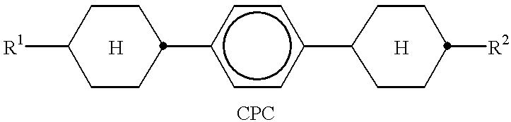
[R1]C1CCC(c2ccc(C3CCC([R2])CC3)cc2)CC1.[H].[H]
